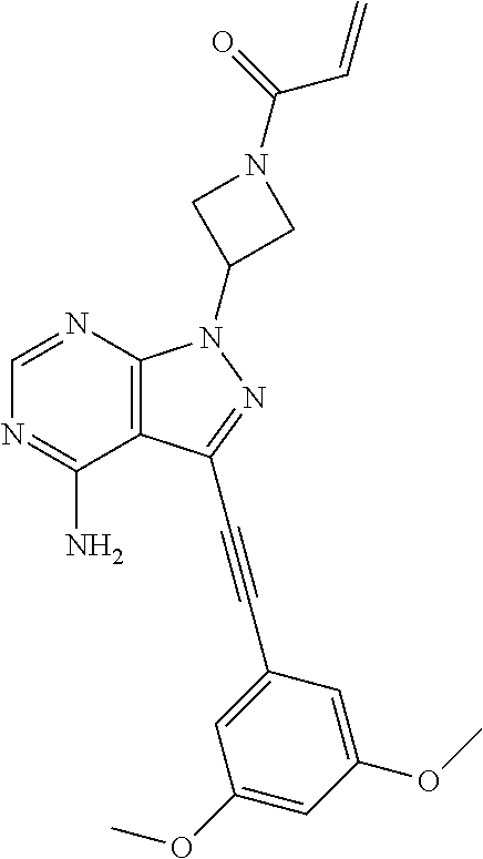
C1=NC2=C(C(N)=N1)C(C#CC1=CC(OC)=CC(OC)=C1)=NN2C1CN(C(=O)C=C)C1
